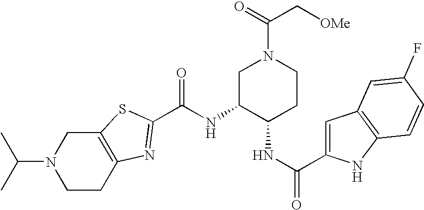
C(N1CCC2=C(C1)SC(C(NC1C(NC(=O)C3=CC4=C(N3)C=CC(F)=C4)CCN(C(=O)C[OMe])C1)=O)=N2)(C)C
